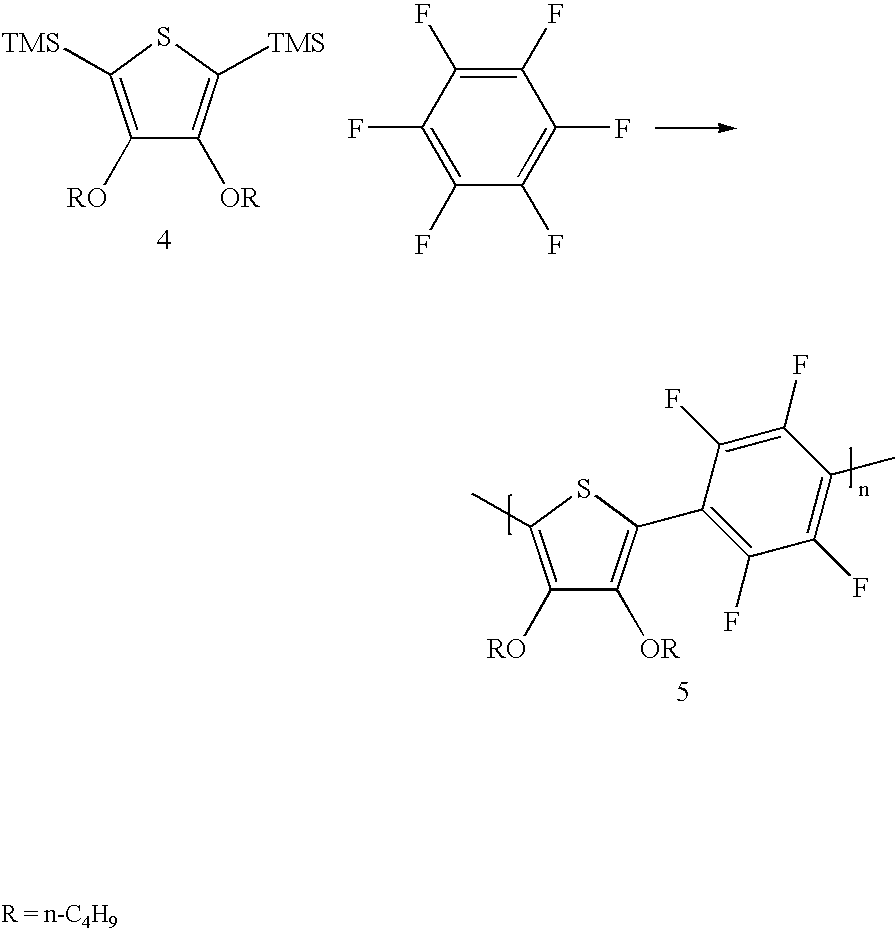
C1([RO])=C([TMS])SC([TMS])=C1[OR].C1(F)=C(F)C(F)=C(F)C(F)=C1F.C1([RO])=C(C)SC(C2=C(F)C(F)=C(C)C(F)=C2F)=C1[OR]
